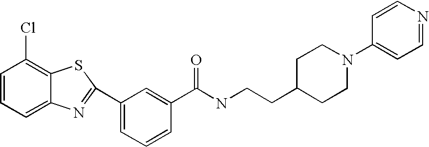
C1=CC=C2C(=C1Cl)SC(C1=CC=CC(C(NCCC3CCN(C4=CC=NC=C4)CC3)=O)=C1)=N2
